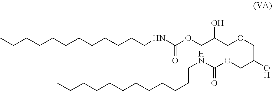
C(CCCCCCCCCCC)NC(OCC(COCC(COC(NCCCCCCCCCCCC)=O)O)O)=O
